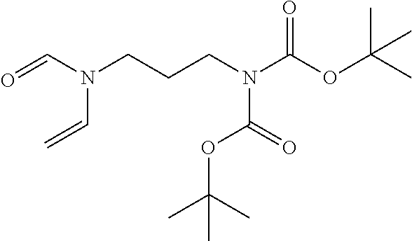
O=CN(CCCN(C(OC(C)(C)C)=O)C(OC(C)(C)C)=O)C=C
